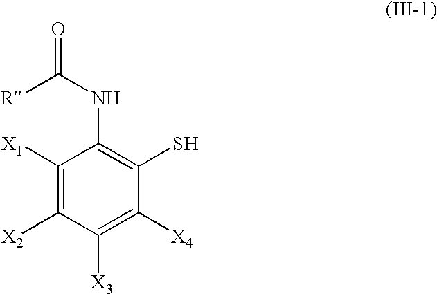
[R]C(NC1=C(S)C([X4])=C([X3])C([X2])=C1[X1])=O
